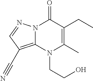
N12C(=C(C#N)C=N1)N(CCO)C(C)=C(CC)C2=O
